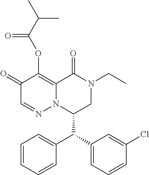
C1(=O)C=NN2C(=C1OC(C(C)C)=O)C(=O)N(CC)CC2C(C1=CC=CC(Cl)=C1)C1=CC=CC=C1
